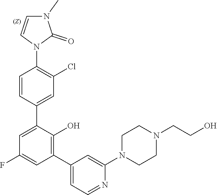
C1=CC(C2=CC(F)=CC(C3=CC=NC(N4CCN(CCO)CC4)=C3)=C2O)=CC(Cl)=C1N1C(=O)N(C)C=C1
